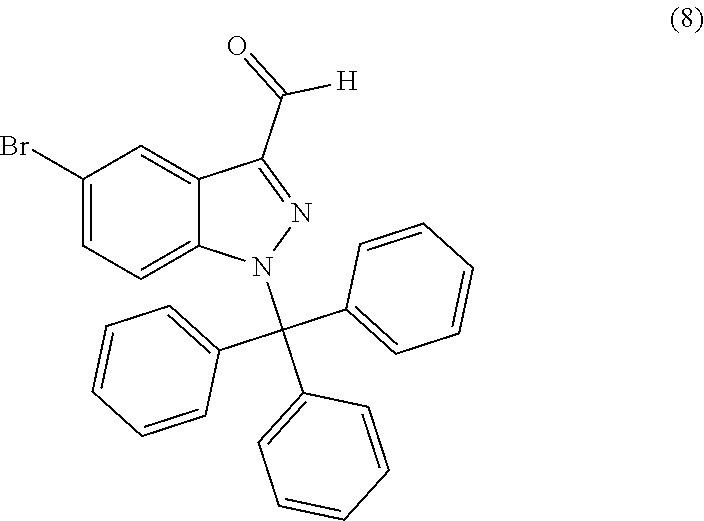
C1(Br)=CC=C2C(=C1)C(C([H])=O)=NN2C(C1=CC=CC=C1)(C1=CC=CC=C1)C1=CC=CC=C1
